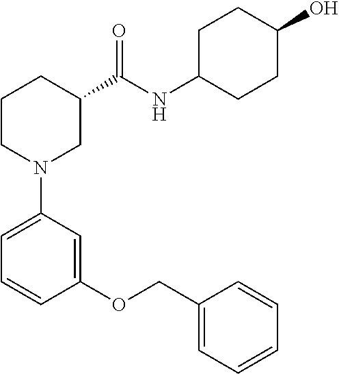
C1CN(C2=CC=CC(OCC3=CC=CC=C3)=C2)CC(C(NC2CCC(O)CC2)=O)C1
